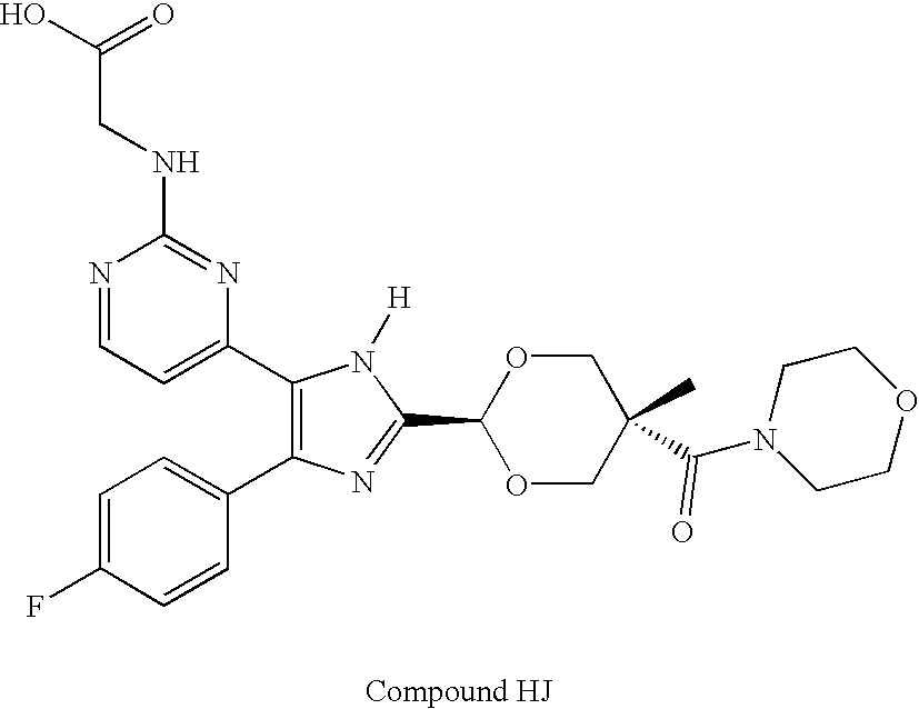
C1(C2=CC=NC(NCC(O)=O)=N2)=C(C2=CC=C(F)C=C2)N=C(C2OCC(C(N3CCOCC3)=O)(C)CO2)N1[H]
